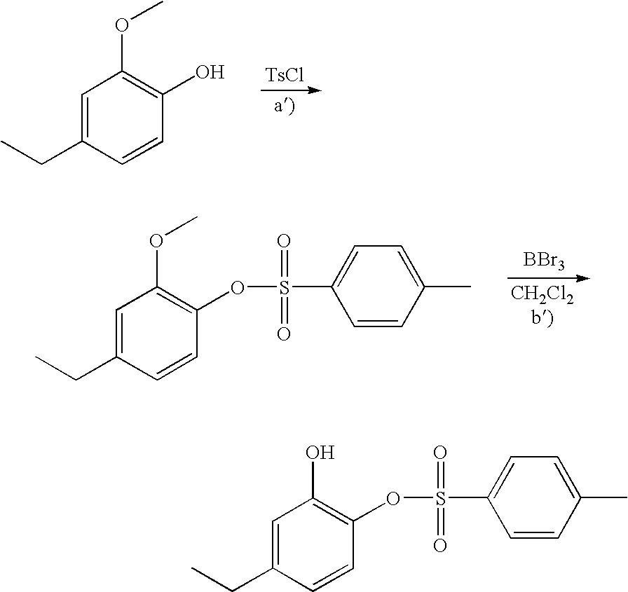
C1=C(CC)C=CC(O)=C1OC.[TsCl].C1=C(CC)C=CC(OS(C2=CC=C(C)C=C2)(=O)=O)=C1OC.[BBr3].C1=C(CC)C=CC(OS(C2=CC=C(C)C=C2)(=O)=O)=C1O
